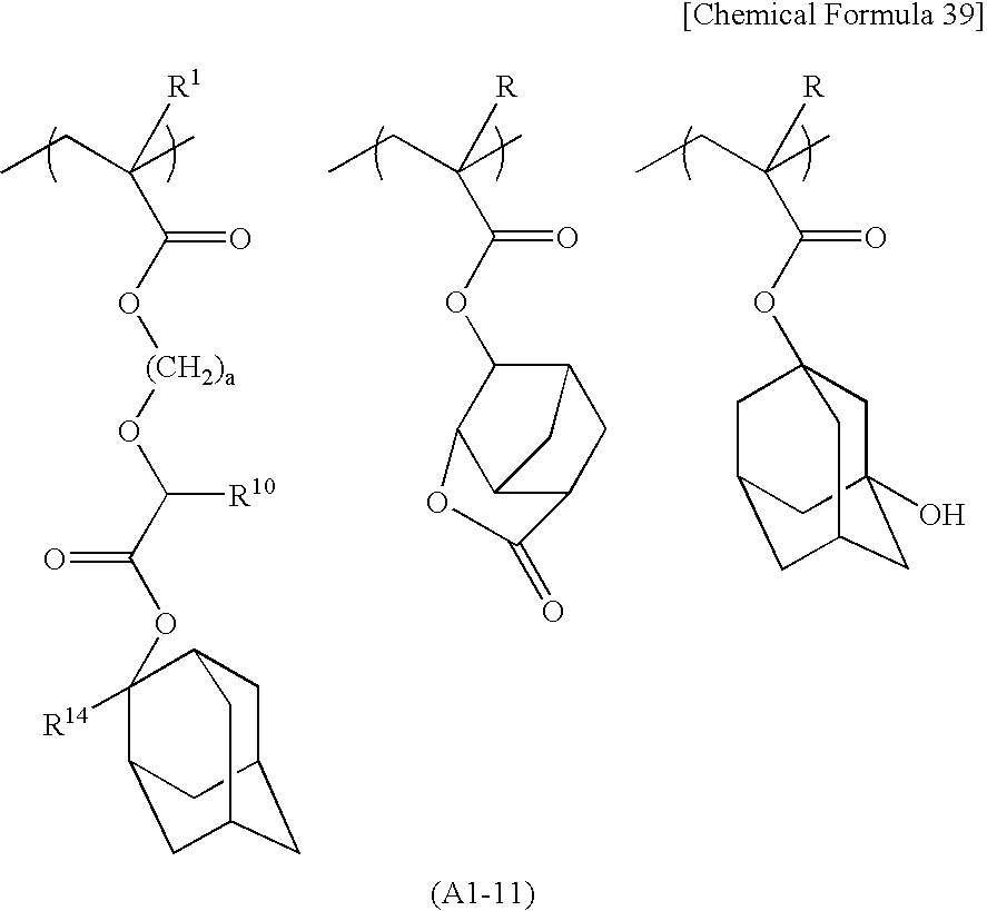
CCC(C)([R1])C(O[(CH2)a]OC([R10])C(=O)OC1([R14])C2CC3CC(CC1C3)C2)=O.CCC(C)([R])C(OC1C2C3C(CC1C3)C(=O)O2)=O.CCC(C)([R])C(OC12CC3(O)CC(CC(C1)C3)C2)=O
